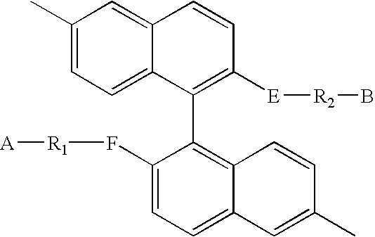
C1(C)=CC=C2C(=C1)C=CC([E][R2]B)=C2C1=C2C(=CC=C1F[R1][A])C=C(C)C=C2
